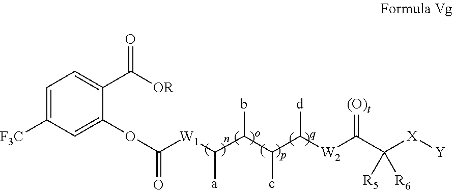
C([X][Y])([R5])([R6])C(=[(O)t])[W2]C(C(C(b)C([W1]C(OC1=CC([F3C])=CC=C1C(=O)[OR])=O)[a])c)[d]
